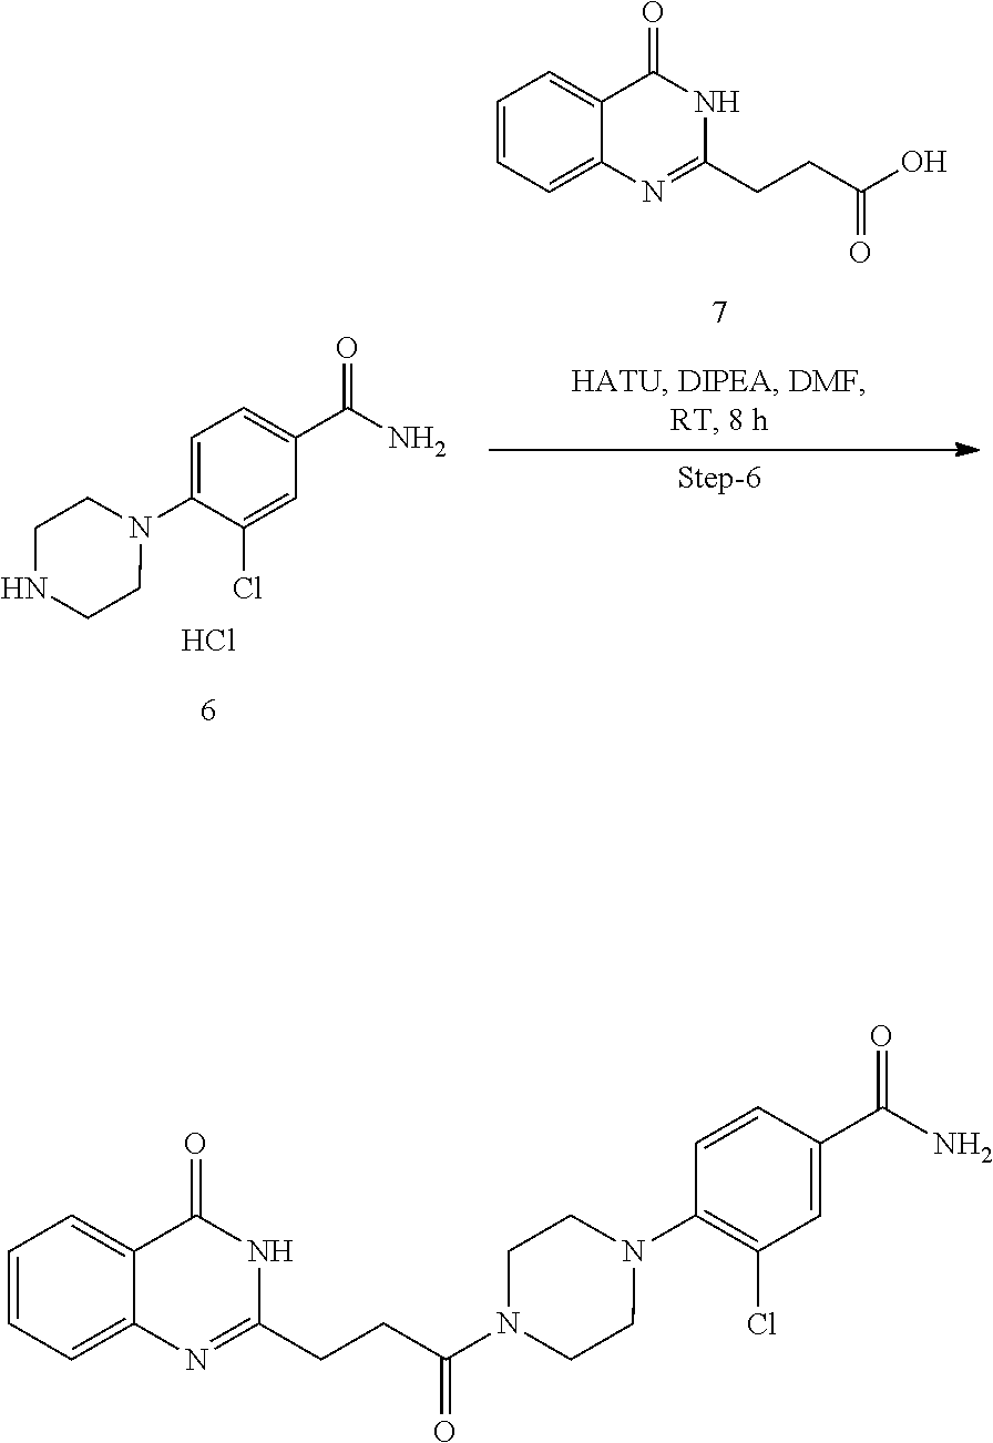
C1=C(N2CCNCC2)C(Cl)=CC(C(N)=O)=C1.Cl.C1=CC=C2C(=C1)C(=O)NC(CCC(O)=O)=N2.C1=CC(C(N)=O)=CC(Cl)=C1N1CCN(C(CCC2=NC3=CC=CC=C3C(=O)N2)=O)CC1
